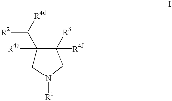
C1(C([R4d])[R2])([R4c])CN([R1])CC1([R3])[R4f]
